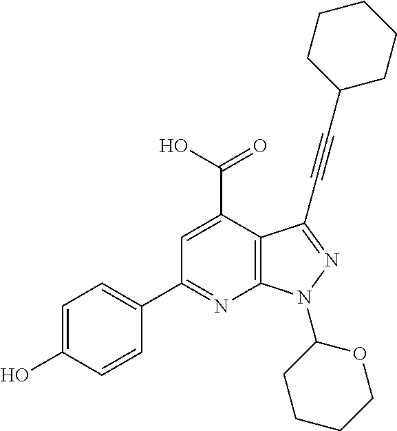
C12=C(C(C#CC3CCCCC3)=NN1C1CCCCO1)C(C(=O)O)=CC(C1=CC=C(O)C=C1)=N2
